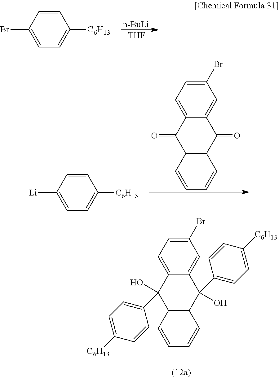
C1([Li])=CC=C([C6H13])C=C1.C12C(C=CC=C1)C(=O)C1=CC=C(Br)C=C1C2=O.C1(Br)=CC=C([C6H13])C=C1.[n-BuLi].[THF].C1=C2C(=CC(Br)=C1)C(C1=CC=C([C6H13])C=C1)(O)C1C(C2(O)C2=CC=C([C6H13])C=C2)C=CC=C1
